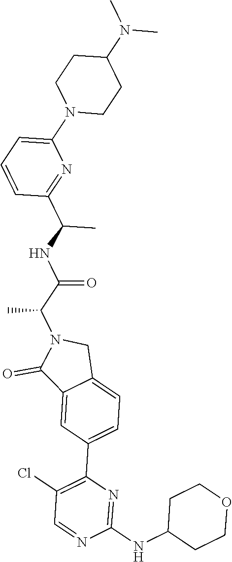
C1(N2CCC(N(C)C)CC2)=CC=CC(C(NC(C(N2C(=O)C3=CC(C4=C(Cl)C=NC(NC5CCOCC5)=N4)=CC=C3C2)C)=O)C)=N1
